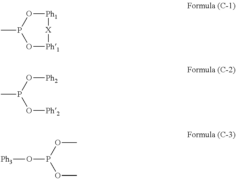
[Ph1]1OP(C)O[Ph1][X]1.[Ph2]OP(O[Ph2])C.COP(OC)O[Ph3]
